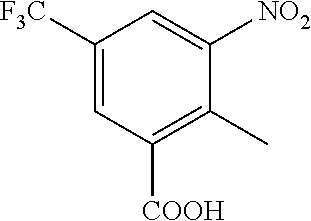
C1([F3C])=CC([COOH])=C(C)C([NO2])=C1
